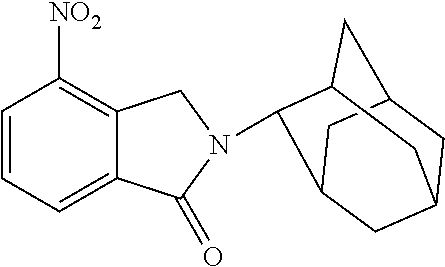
C1=CC=C2C(=C1[NO2])CN(C1C3CC4CC(CC1C4)C3)C2=O
